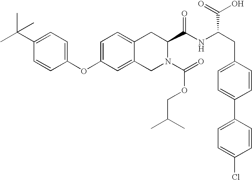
C12=CC=C(OC3=CC=C(C(C)(C)C)C=C3)C=C1CN(C(=O)OCC(C)C)C(C(NC(C(O)=O)CC1=CC=C(C3=CC=C(Cl)C=C3)C=C1)=O)C2
